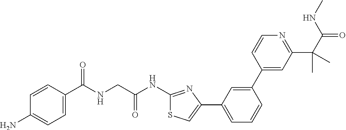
C1=CC(C(NCC(NC2=NC(C3=CC=CC(C4=CC(C(C(=O)NC)(C)C)=NC=C4)=C3)=CS2)=O)=O)=CC=C1N
